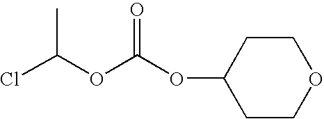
ClC(OC(OC1CCOCC1)=O)C
